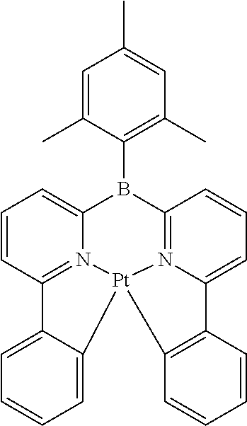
C1=CC2=N3C(=C1)B(C1=C(C)C=C(C)C=C1C)C1=N4[Pt]3(C3=CC=CC=C23)C2=C(C4=CC=C1)C=CC=C2
